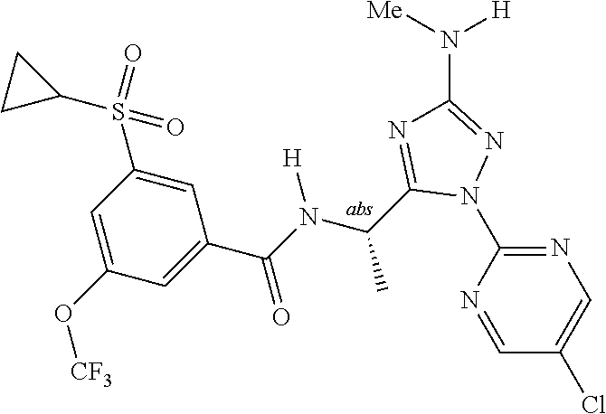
C1(N2N=C(N([H])[Me])N=C2C(C)N([H])C(=O)C2=CC(O[CF3])=CC(S(=O)(=O)C3CC3)=C2)=NC=C(Cl)C=N1
